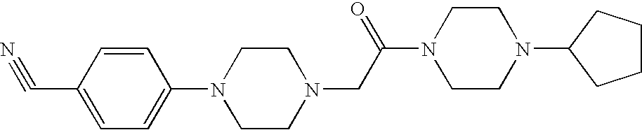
N#CC1=CC=C(N2CCN(CC(N3CCN(C4CCCC4)CC3)=O)CC2)C=C1
